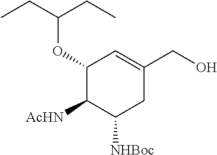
C1(OC(CC)CC)C([AcHN])C([NHBoc])CC(CO)=C1
